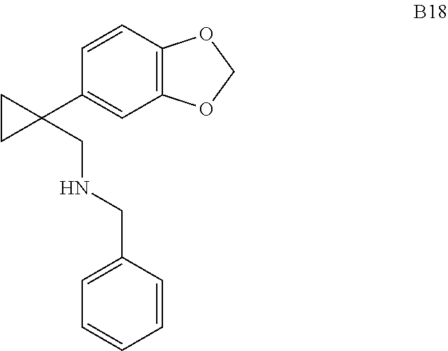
O1COC2=C1C=C(C1(CNCC3=CC=CC=C3)CC1)C=C2
